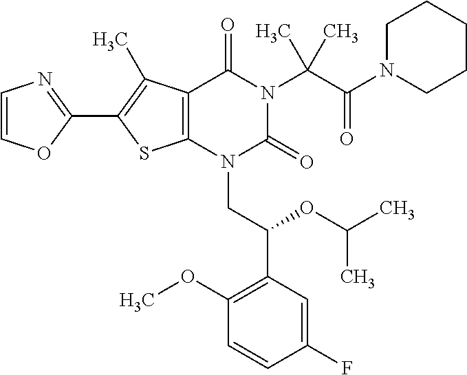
C12=C(C(C)=C(C3=NC=CO3)S1)C(=O)N(C(C(=O)N1CCCCC1)(C)C)C(=O)N2CC(C1=C(OC)C=CC(F)=C1)OC(C)C
